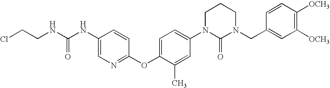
N(CCCl)C(NC1=CN=C(OC2=CC=C(N3C(=O)N(CC4=CC([OCH3])=C([OCH3])C=C4)CCC3)C=C2C)C=C1)=O
